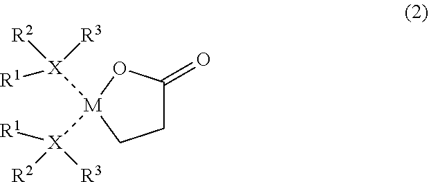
C1C(=O)O[M]([X]([R1])([R2])[R3])([X]([R1])([R2])[R3])C1
